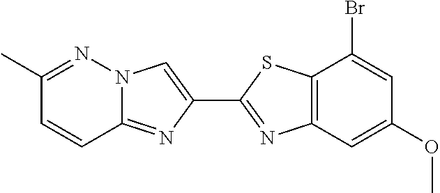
C1(C)=NN2C(=NC(C3=NC4=C(S3)C(Br)=CC(OC)=C4)=C2)C=C1
